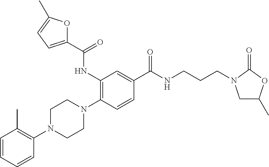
C1=CC=CC(N2CCN(C3=C(NC(C4=CC=C(C)O4)=O)C=C(C(NCCCN4CC(C)OC4=O)=O)C=C3)CC2)=C1C
